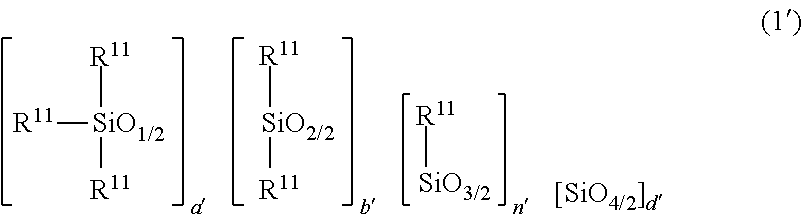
[R11][SiO2/2][R11].[R11][SiO1/2]([R11])[R11].[R11][SiO3/2]
